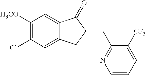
C1([H3CO])=C(Cl)C=C2C(=C1)C(=O)C(CC1=NC=CC=C1[CF3])C2
